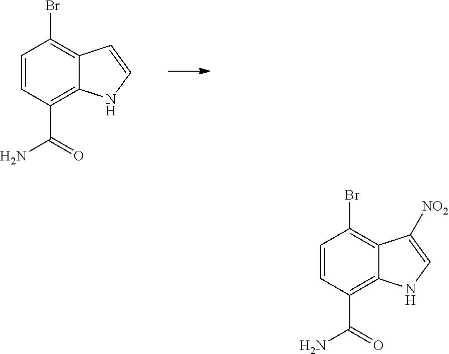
C1=CC(C(=O)N)=C2C(=C1Br)C=CN2.C1=CC(C(=O)N)=C2C(=C1Br)C([NO2])=CN2
